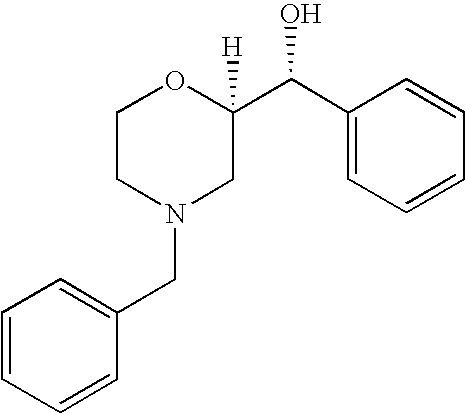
C1CN(CC2=CC=CC=C2)CC(C(C2=CC=CC=C2)O)([H])O1
